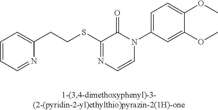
C(CSC1=NC=CN(C2=CC=C(OC)C(OC)=C2)C1=O)C1=CC=CC=N1
